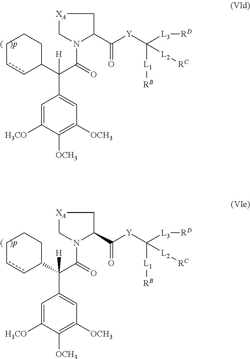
C1=C([H3CO])C([OCH3])=C([OCH3])C=C1C(C(N1C(C(=O)[Y]C([L3][RD])([L1][RB])[L2][RC])C[XA]C1)=O)(C1CCCcc1)[H].C1=C([H3CO])C([OCH3])=C([OCH3])C=C1C(C(N1C(C(=O)[Y]C([L3][RD])([L1][RB])[L2][RC])C[XA]C1)=O)(C1CCCcc1)[H]
